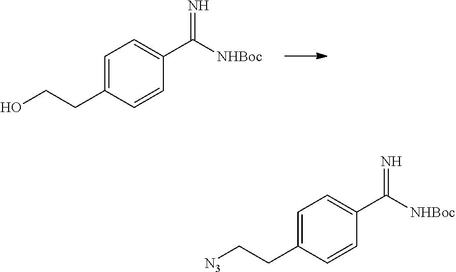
C1=C(CCO)C=CC(C([NHBoc])=N)=C1.C1=C(CC[N3])C=CC(C([NHBoc])=N)=C1
